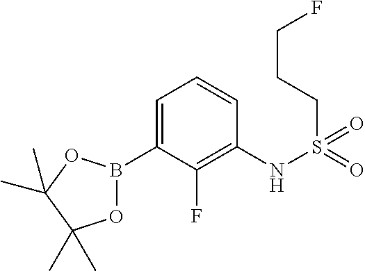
C1=C(B2OC(C)(C)C(C)(C)O2)C(F)=C(NS(CCCF)(=O)=O)C=C1
